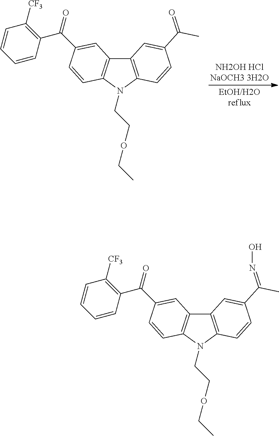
C12=C(N(CCOCC)C3=C1C=C(C(C1=C([CF3])C=CC=C1)=O)C=C3)C=CC(C(C)=O)=C2.C12=C(N(CCOCC)C3=C1C=C(C(C1=C([CF3])C=CC=C1)=O)C=C3)C=CC(C(C)=NO)=C2
